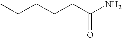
C(CCCC(N)=O)C
